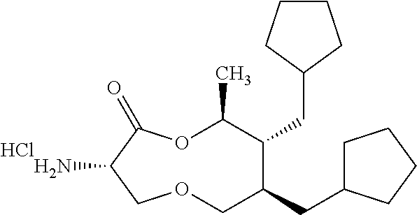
Cl.NC1C(=O)OC(C)C(CC2CCCC2)C(CC2CCCC2)COC1
